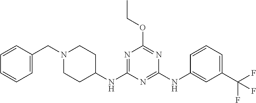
C1(NC2=NC(OCC)=NC(NC3=CC(C(F)(F)F)=CC=C3)=N2)CCN(CC2=CC=CC=C2)CC1
